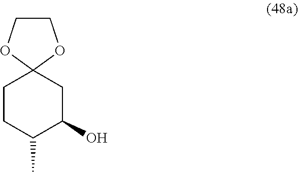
C1CC(C)C(O)CC12OCCO2
